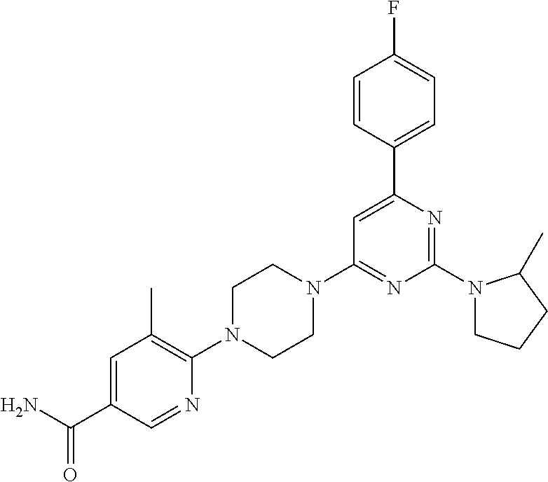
NC(=O)C1=CC(C)=C(N2CCN(C3=NC(N4CCCC4C)=NC(C4=CC=C(F)C=C4)=C3)CC2)N=C1
